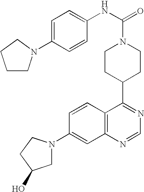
C1=CC2=C(C=C1N1CC(O)CC1)N=CN=C2C1CCN(C(=O)NC2=CC=C(N3CCCC3)C=C2)CC1
